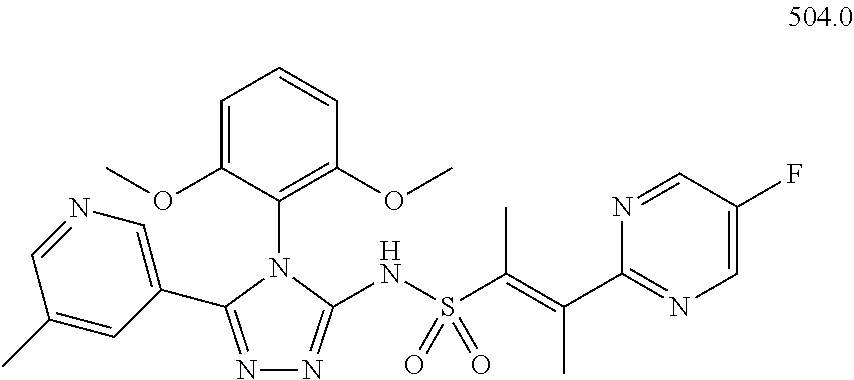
C1=C(OC)C(N2C(C3=CN=CC(C)=C3)=NN=C2NS(C(=C(C2=NC=C(F)C=N2)C)C)(=O)=O)=C(OC)C=C1
